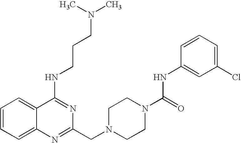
C1=CC=C2C(=C1)C(NCCCN(C)C)=NC(CN1CCN(C(NC3=CC(Cl)=CC=C3)=O)CC1)=N2
